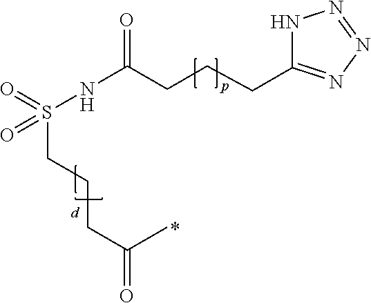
N1C(CCCC(NS(CCCC(=O)C)(=O)=O)=O)=NN=N1
